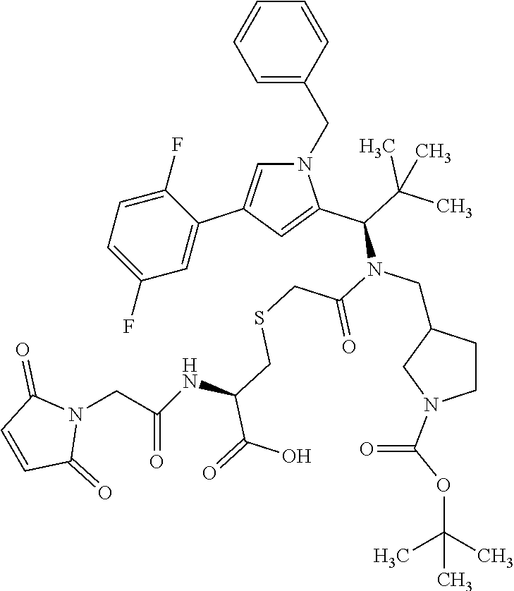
C1=CC(CN2C=C(C3=CC(F)=CC=C3F)C=C2C(C(C)(C)C)N(C(=O)CSCC(C(=O)O)NC(CN2C(=O)C=CC2=O)=O)CC2CCN(C(OC(C)(C)C)=O)C2)=CC=C1
